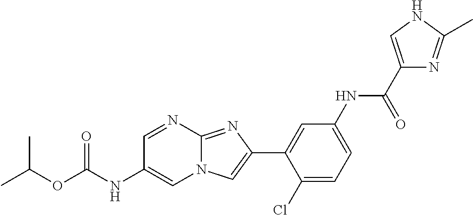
C1=NC2=NC(C3=CC(NC(C4=CNC(C)=N4)=O)=CC=C3Cl)=CN2C=C1NC(OC(C)C)=O
